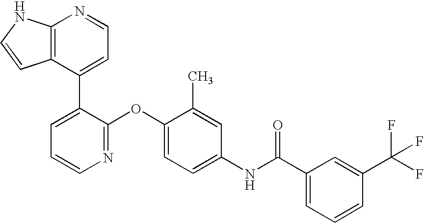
C12=C(C(C3=CC=CN=C3OC3=CC=C(NC(C4=CC=CC(C(F)(F)F)=C4)=O)C=C3C)=CC=N1)C=CN2
